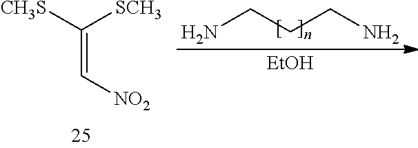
NCCCN.[EtOH].C(=C[NO2])([SCH3])[CH3S]
